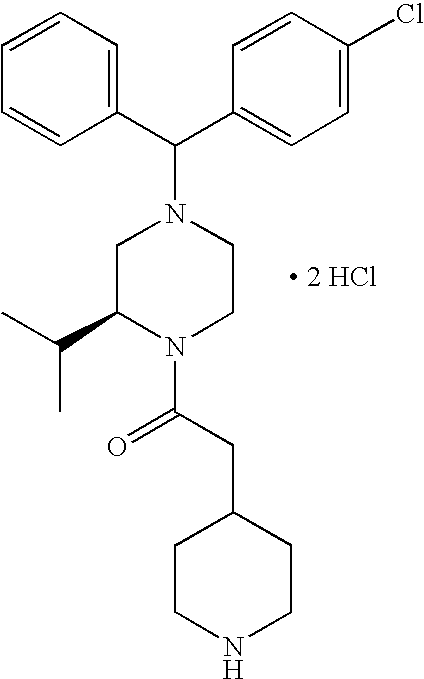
C(C1=CC=C(Cl)C=C1)(N1CC(C(C)C)N(C(CC2CCNCC2)=O)CC1)C1=CC=CC=C1.[ 2 HCl]
